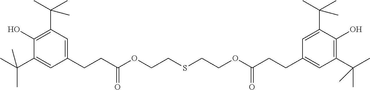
C1(C(C)(C)C)=C(O)C(C(C)(C)C)=CC(CCC(OCCSCCOC(=O)CCC2=CC(C(C)(C)C)=C(O)C(C(C)(C)C)=C2)=O)=C1
